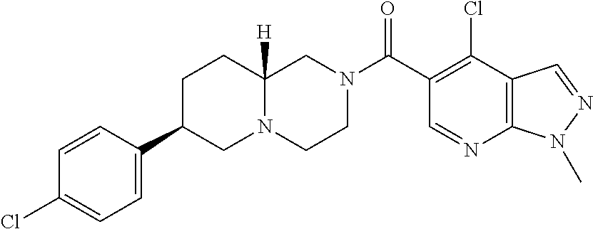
C12=C(C(Cl)=C(C(N3CCN4C([H])(C3)CCC(C3=CC=C(Cl)C=C3)C4)=O)C=N1)C=NN2C
